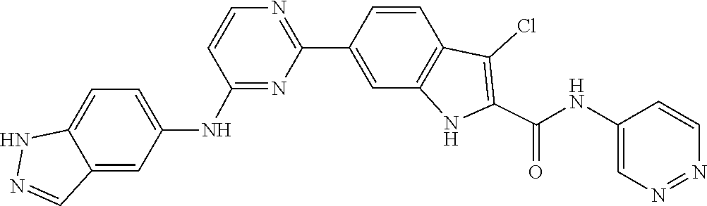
N(C1=NC(C2=CC3=C(C=C2)C(Cl)=C(C(NC2=CN=NC=C2)=O)N3)=NC=C1)C1=CC=C2NN=CC2=C1
